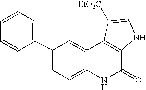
C1(C2=CC=CC=C2)=CC=C2C(=C1)C1=C(C(=O)N2)NC=C1[EtO2C]
